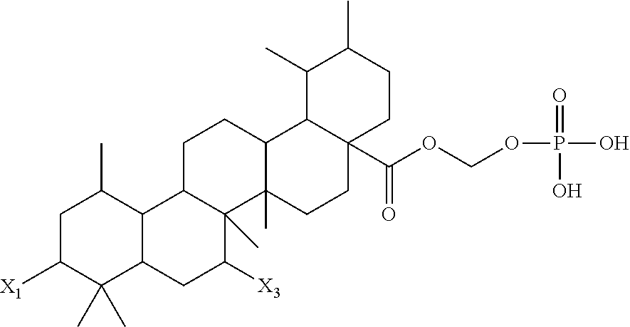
C1C([X1])C(C)(C)C2C(C1C)C1C(C)(C([X3])C2)C2(C)C(CC1)C1C(C(OCOP(=O)(O)O)=O)(CC2)CCC(C)C1C
